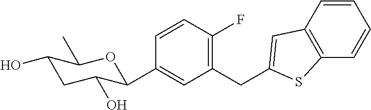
C1(CC2=CC3=C(C=CC=C3)S2)=C(F)C=CC(C2C(O)CC(O)C(C)O2)=C1
